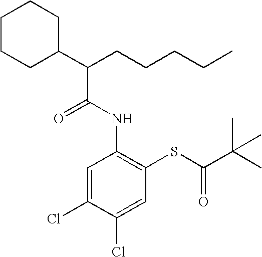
N(C1=C(SC(C(C)(C)C)=O)C=C(Cl)C(Cl)=C1)C(C(C1CCCCC1)CCCCC)=O
